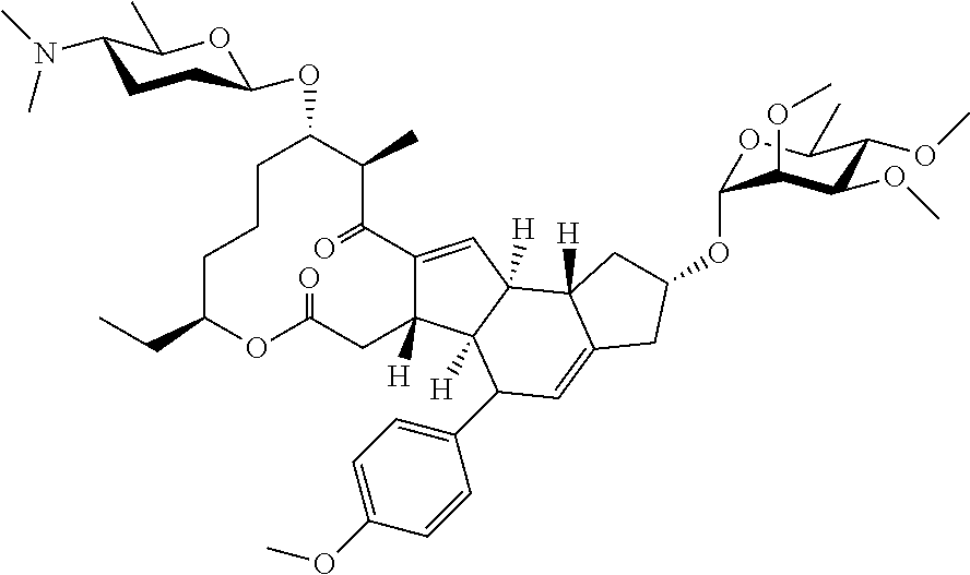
C12=CC3([H])C4([H])C(=CC(C5=CC=C(OC)C=C5)C3([H])C1([H])CC(=O)OC(CC)CCCC(OC1OC(C)C(N(C)C)CC1)C(C)C2=O)CC(OC1OC(C)C(OC)C(OC)C1OC)C4
